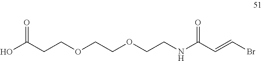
OC(CCOCCOCCNC(C=CBr)=O)=O
